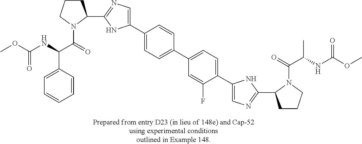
C1(C2CCCN2C(=O)C(NC(OC)=O)C2=CC=CC=C2)=NC=C(C2=CC=C(C3=CC=C(C4=CN=C(C5CCCN5C(=O)C(NC(OC)=O)C)N4)C(F)=C3)C=C2)N1
